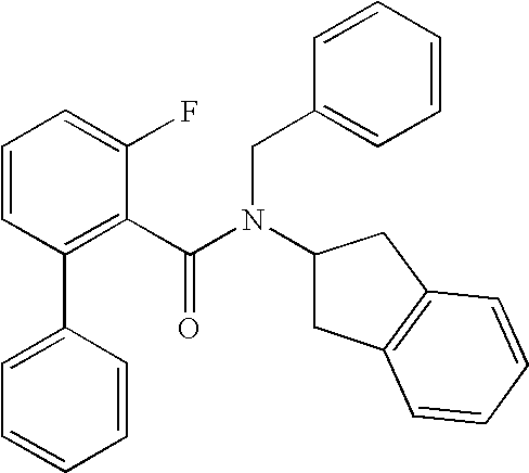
C1(C2=CC=CC=C2)=C(C(N(CC2=CC=CC=C2)C2CC3=C(C2)C=CC=C3)=O)C(F)=CC=C1
